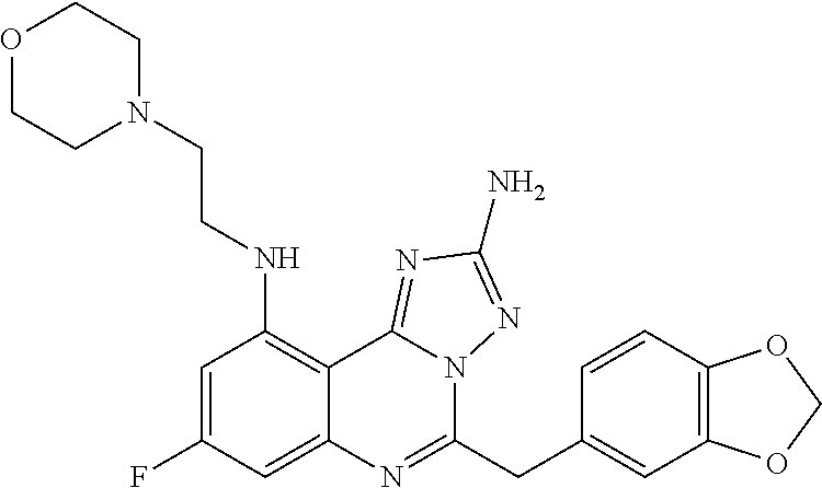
FC1=CC(NCCN2CCOCC2)=C2C(=C1)N=C(CC1=CC3=C(C=C1)OCO3)N1C2=NC(N)=N1
